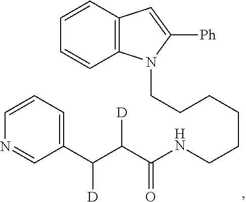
C12=C(C=CC=C1)C=C([Ph])N2CCCCCCNC(C(C(C1=CC=CN=C1)[D])[D])=O
